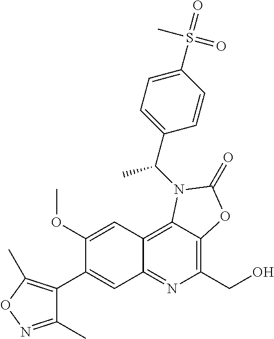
C1(OC)=CC2=C3C(=C(CO)N=C2C=C1C1=C(C)ON=C1C)OC(=O)N3C(C1=CC=C(S(C)(=O)=O)C=C1)C
